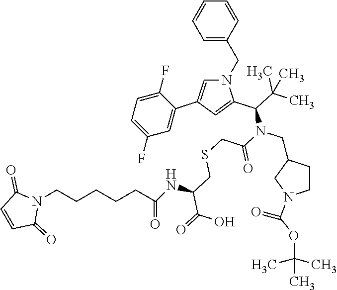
C1=CC(CN2C=C(C3=CC(F)=CC=C3F)C=C2C(C(C)(C)C)N(C(=O)CSCC(C(=O)O)NC(CCCCCN2C(=O)C=CC2=O)=O)CC2CCN(C(OC(C)(C)C)=O)C2)=CC=C1
